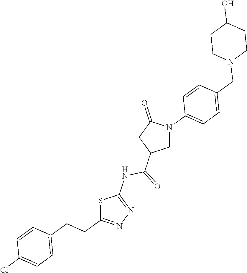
C1N(C2=CC=C(CN3CCC(O)CC3)C=C2)C(=O)CC1C(=O)NC1=NN=C(CCC2=CC=C(Cl)C=C2)S1
